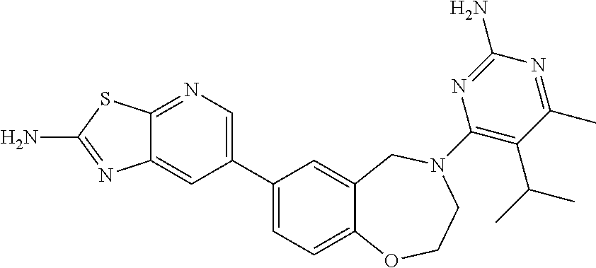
C1(C2=CC=C3C(=C2)CN(C2=C(C(C)C)C(C)=NC(N)=N2)CCO3)=CN=C2C(=C1)N=C(N)S2
